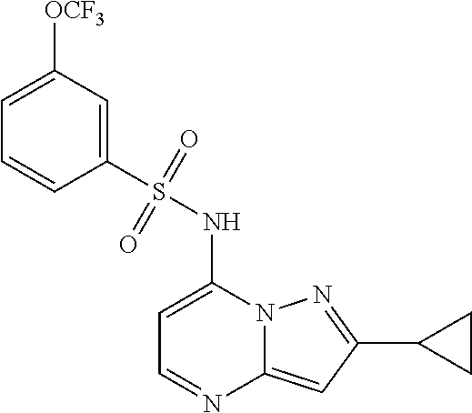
C1=C(NS(C2=CC([OCF3])=CC=C2)(=O)=O)N2C(=CC(C3CC3)=N2)N=C1
